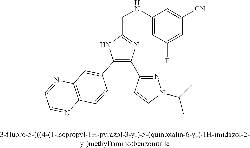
C1(C2=C(C3=NN(C(C)C)C=C3)N=C(CNC3=CC(F)=CC([CN])=C3)N2)=CC2=C(C=C1)N=CC=N2
